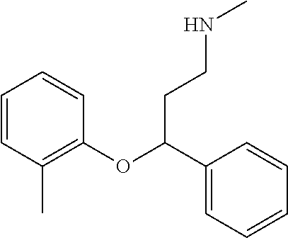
C1=CC(C)=C(OC(CCNC)C2=CC=CC=C2)C=C1
